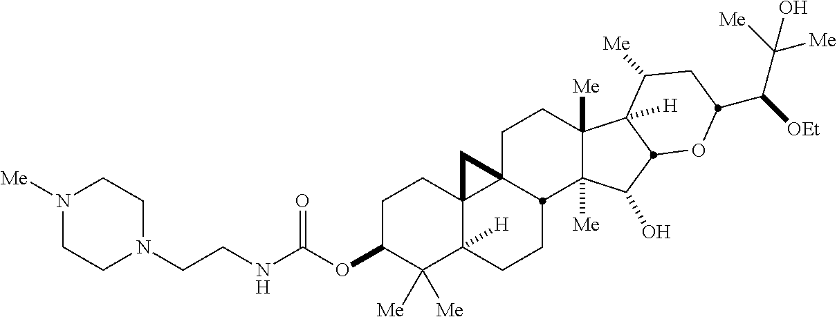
C1C(OC(NCCN2CCN([Me])CC2)=O)C([Me])([Me])C2([H])C3(C1)C1(CCC4([Me])C([Me])(C(O)C5C4([H])C([Me])CC(C([OEt])C([Me])([Me])O)O5)C1CC2)C3
